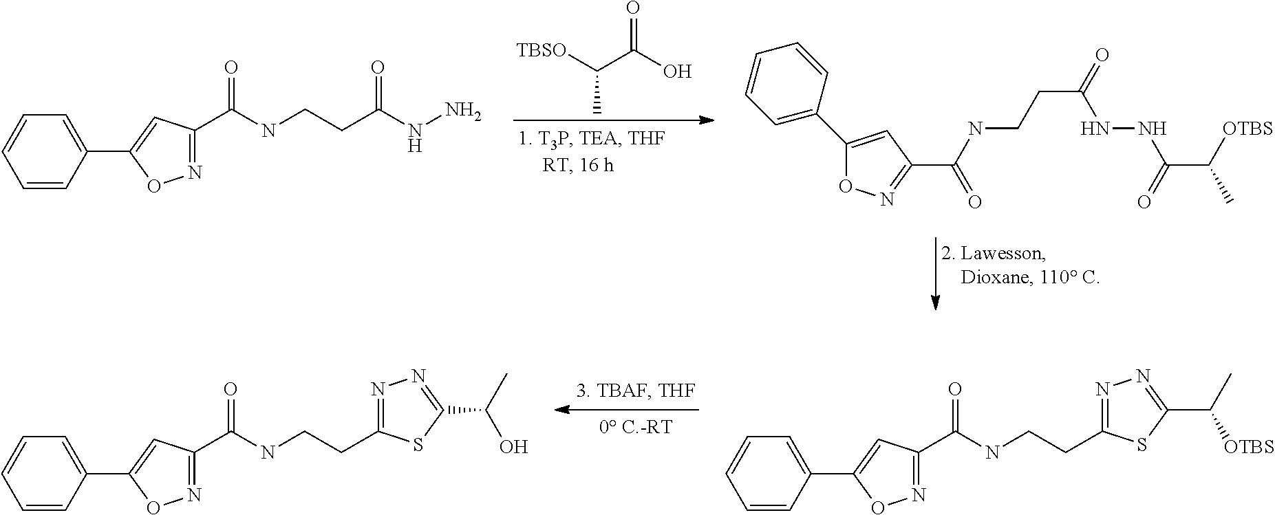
[TBSO]C(C(O)=O)C.N1=C(C(NCCC(NN)=O)=O)C=C(C2=CC=CC=C2)O1.C1(C2=CC=CC=C2)=CC(C(NCCC(=O)NNC(=O)C([OTBS])C)=O)=NO1.N1=C(C(NCCC2=NN=C(C([OTBS])C)S2)=O)C=C(C2=CC=CC=C2)O1.N1=C(C(NCCC2=NN=C(C(O)C)S2)=O)C=C(C2=CC=CC=C2)O1
